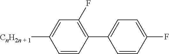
C1=CC(C2=CC=C(F)C=C2)=C(F)C=C1[CnH2n + 1]
